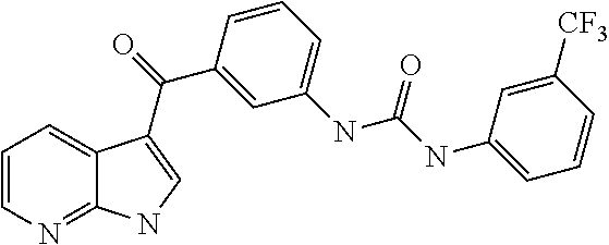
C1=CN=C2C(=C1)C(C(C1=CC(NC(=O)NC3=CC=CC([CF3])=C3)=CC=C1)=O)=CN2
